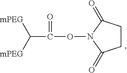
[mPEG]C([mPEG])C(=O)ON1C(=O)CCC1=O
